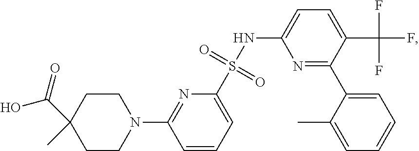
C1CN(C2=NC(S(=O)(=O)NC3=CC=C(C(F)(F)F)C(C4=CC=CC=C4C)=N3)=CC=C2)CCC1(C(O)=O)C
